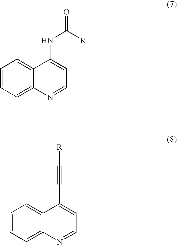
C1=CC=C2C(=C1)C(NC(=O)[R])=CC=N2.C1=CC=C2C(=C1)C(C#C[R])=CC=N2
